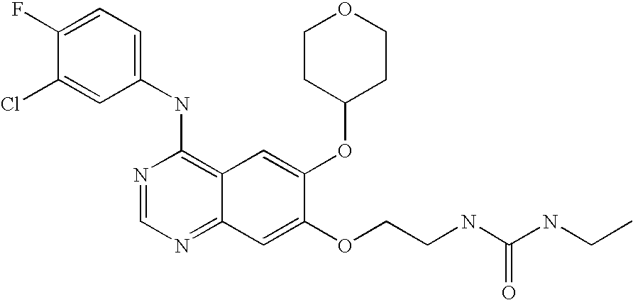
C1=C(Cl)C(F)=CC=C1NC1=C2C(=NC=N1)C=C(OCCNC(NCC)=O)C(OC1CCOCC1)=C2
